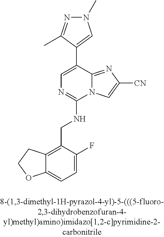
C12=CC=C(F)C(CNC3=NC=C(C4=CN(C)N=C4C)C4=NC([CN])=CN34)=C1CCO2
